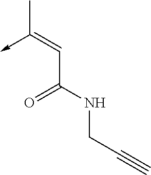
C(C(NCC#C)=O)=C(->C)C
